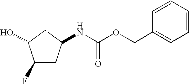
C1(F)CC(NC(OCC2=CC=CC=C2)=O)CC1O
